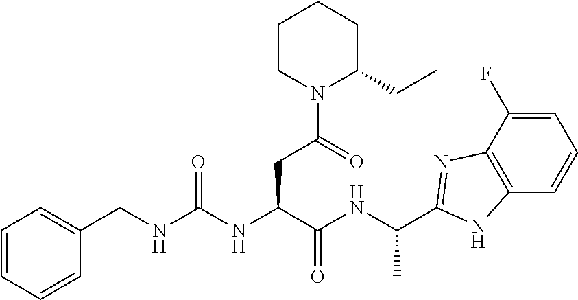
C1=C(F)C2=C(C=C1)NC(C(NC(C(NC(NCC1=CC=CC=C1)=O)CC(N1C(CC)CCCC1)=O)=O)C)=N2
